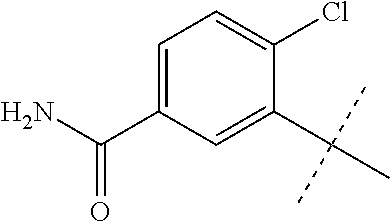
C1=C(C(=O)N)C=C(C(C)(C)C)C(Cl)=C1
